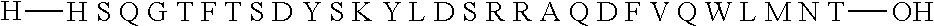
[H][H S Q G T F T S D Y S K Y L D S R R A Q D F V Q W L M N T]O
